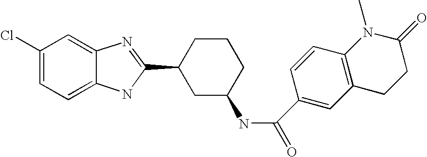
C1(Cl)=CC=C2C(=C1)N=C(C1CC(NC(=O)C3=CC4=C(C=C3)N(C)C(=O)CC4)CCC1)N2
